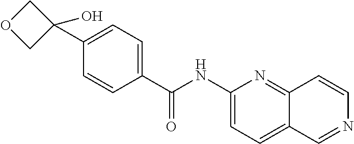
C1(NC(C2=CC=C(C3(O)COC3)C=C2)=O)=CC=C2C(=N1)C=CN=C2
